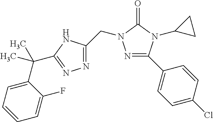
N1=C(C2=CC=C(Cl)C=C2)N(C2CC2)C(=O)N1CC1=NN=C(C(C2=CC=CC=C2F)(C)C)N1
